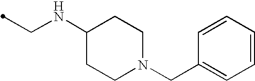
C(NC1CCN(CC2=CC=CC=C2)CC1)C
